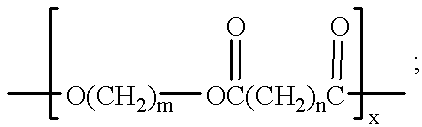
C[O(CH2)m][OC(CH2)nC](C)(=O)=O
